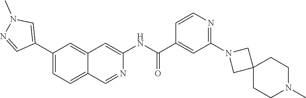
C1(C2=CN(C)N=C2)=CC=C2C(=C1)C=C(NC(C1=CC(N3CC4(C3)CCN(C)CC4)=NC=C1)=O)N=C2
